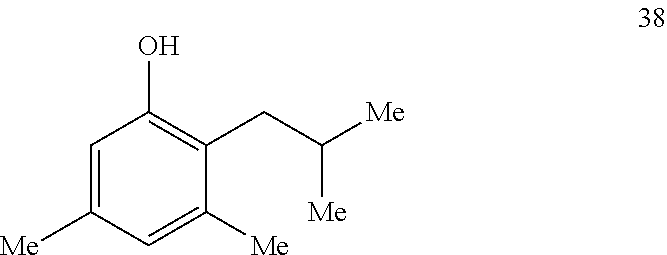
C1([Me])=CC(O)=C(CC([Me])[Me])C([Me])=C1
